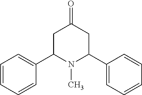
C1=CC=CC(C2N(C)C(C3=CC=CC=C3)CC(=O)C2)=C1
